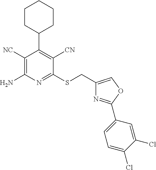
C1([NC])=C(N)N=C(SCC2=COC(C3=CC=C(Cl)C(Cl)=C3)=N2)C([CN])=C1C1CCCCC1
